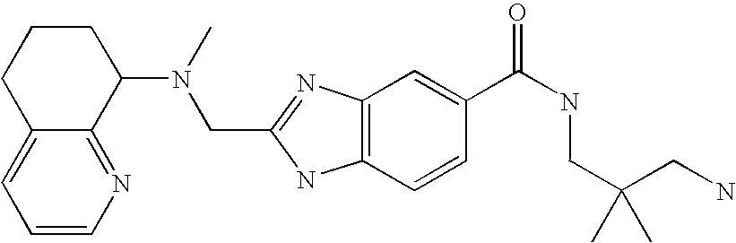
C12=CC=CN=C1C(N(C)CC1=NC3=C(N1)C=CC(C(NCC(CN)(C)C)=O)=C3)CCC2
